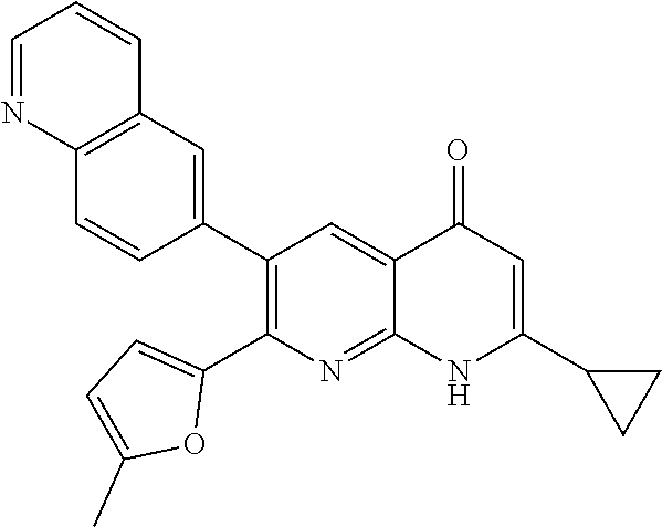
C12=C(C=C(C3=C(C4=CC=C(C)O4)N=C4C(=C3)C(=O)C=C(C3CC3)N4)C=C1)C=CC=N2
